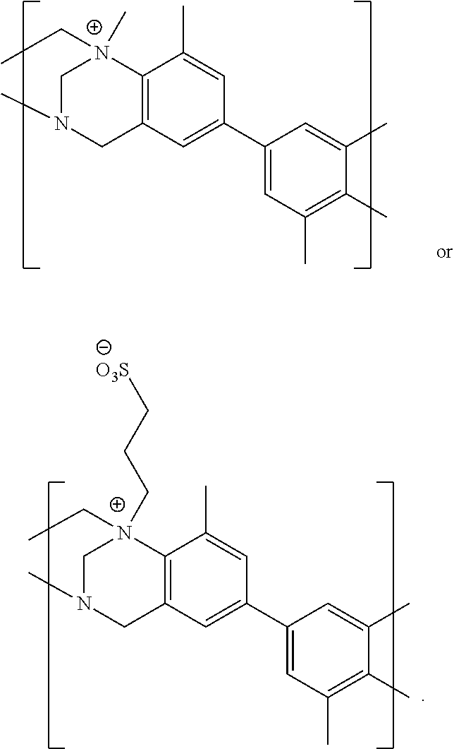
C12=C(C=C(C3=CC(C)=C(C)C(C)=C3)C=C1C)CN(C)C[N+]2(C)CC.C12=C(C=C(C3=CC(C)=C(C)C(C)=C3)C=C1C)CN(C)C[N+]2(CCC[O3S])CC
